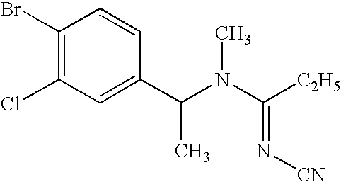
C1(Br)=C(Cl)C=C(C(N(C([C2H5])=N[CN])C)C)C=C1
